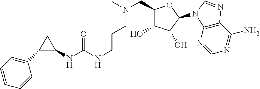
C12=C(N=CN=C1N)N(C1C(O)C(O)C(CN(C)CCCNC(NC3C(C4=CC=CC=C4)C3)=O)O1)C=N2
